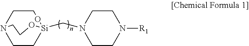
C1CN2CC[Si](CN3CCN([R1])CC3)(OCC2)O1
